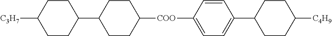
C1=CC(C2CCC([C4H9])CC2)=CC=C1[COO]C1CCC(C2CCC([C3H7])CC2)CC1
